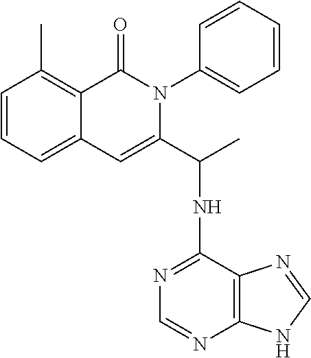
C1=CC=C2C(=C1C)C(=O)N(C1=CC=CC=C1)C(C(NC1=NC=NC3=C1N=CN3)C)=C2
